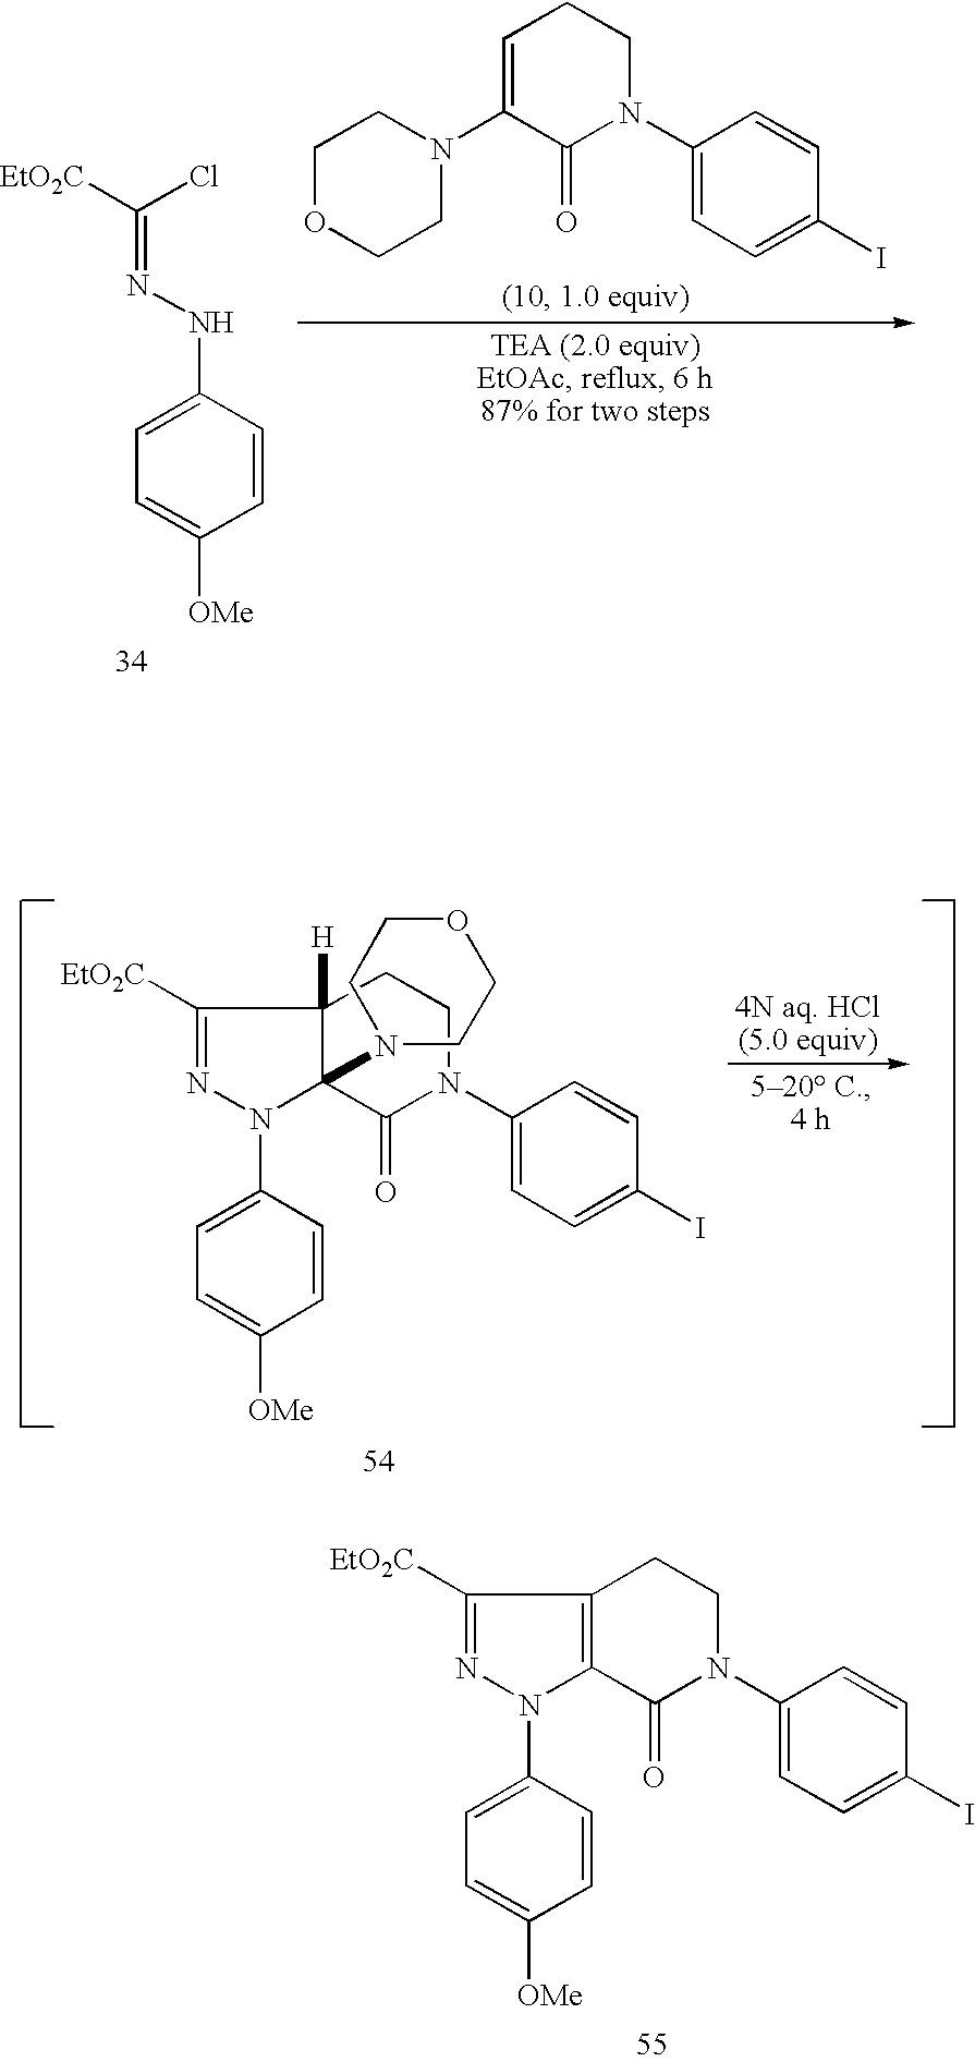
C1OCCN(C2=CCCN(C3=CC=C(I)C=C3)C2=O)C1.C1=C(NN=C(Cl)[EtO2C])C=CC([OMe])=C1.C1=C(N2N=C([EtO2C])C3=C2C(=O)N(C2=CC=C(I)C=C2)CC3)C=CC([OMe])=C1.C1=C(N2N=C([EtO2C])C3([H])C2(N2CCOCC2)C(=O)N(C2=CC=C(I)C=C2)CC3)C=CC([OMe])=C1
